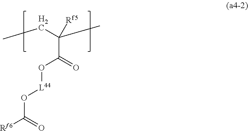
C(C(=O)O[L44]OC([Rf6])=O)([Rf5])(C)CC
